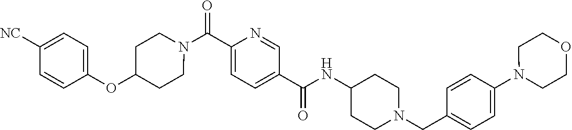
N(C(C1=CC=C(C(=O)N2CCC(OC3=CC=C([CN])C=C3)CC2)N=C1)=O)C1CCN(CC2=CC=C(N3CCOCC3)C=C2)CC1
